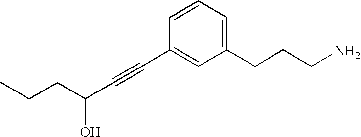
C(C(C#CC1=CC(CCCN)=CC=C1)O)CC
